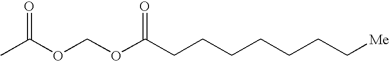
CC(OCOC(CCCCCCC[Me])=O)=O
